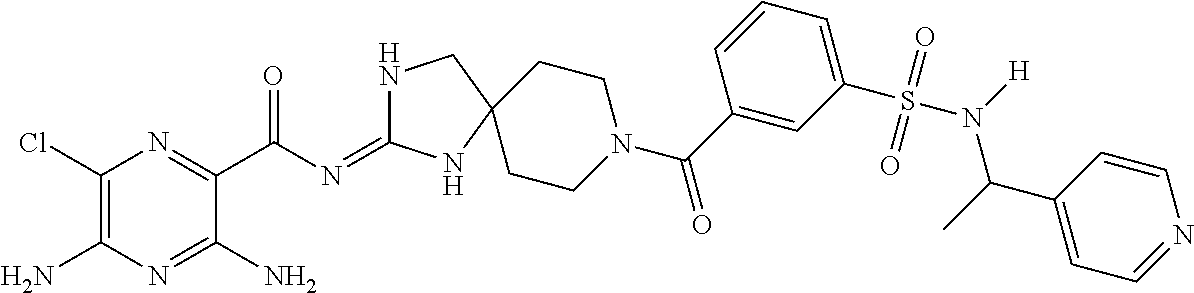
C1(Cl)=C(N)N=C(N)C(C(=O)N=C2NCC3(N2)CCN(C(=O)C2=CC(S(N(C(C4=CC=NC=C4)C)[H])(=O)=O)=CC=C2)CC3)=N1
